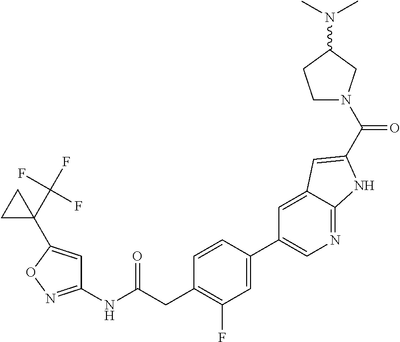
C1(NC(CC2=C(F)C=C(C3=CN=C4C(=C3)C=C(C(=O)N3CCC(N(C)C)C3)N4)C=C2)=O)=NOC(C2(C(F)(F)F)CC2)=C1
